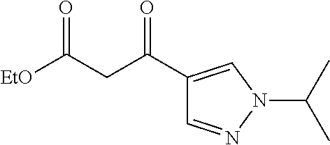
C1(C(CC([EtO])=O)=O)=CN(C(C)C)N=C1
